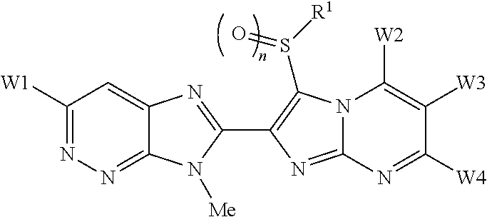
C12=NN=C([W1])C=C1N=C(C1=C(S([R1])=O)N3C(=N1)N=C([W4])C([W3])=C3[W2])N2[Me]
